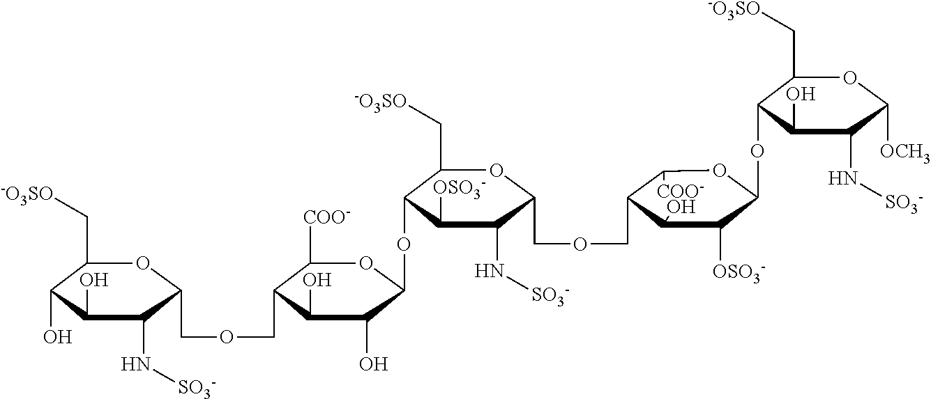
C1(C[-O3SO])C(O)C(O)C(N[SO3-])C(COCC2C([COO-])OC(OC3C(C[-O3SO])OC(COCC4C([COO-])OC(OC5C(C[-O3SO])OC([OCH3])C(N[SO3-])C5O)C([OSO3-])C4O)C(N[SO3-])C3[OSO3-])C(O)C2O)O1
